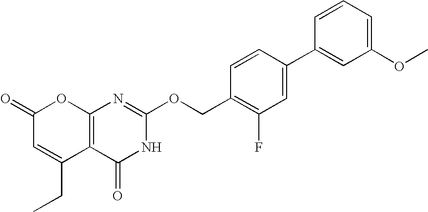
C12=C(C(=O)NC(OCC3=C(F)C=C(C4=CC(OC)=CC=C4)C=C3)=N1)C(CC)=CC(=O)O2
